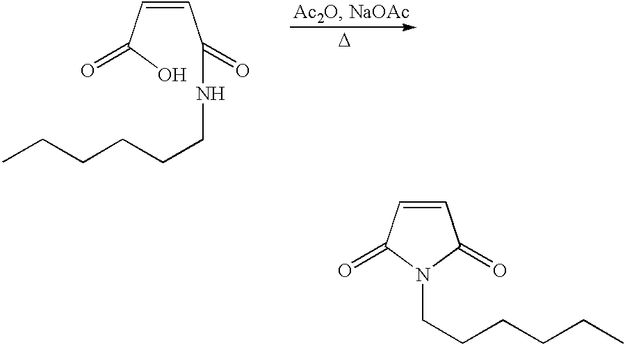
[D].OC(C=CC(=O)NCCCCCC)=O.N1(CCCCCC)C(=O)C=CC1=O
